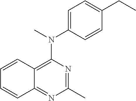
C1=C(N(C)C2=C3C(=NC(C)=N2)C=CC=C3)C=CC(CC)=C1
